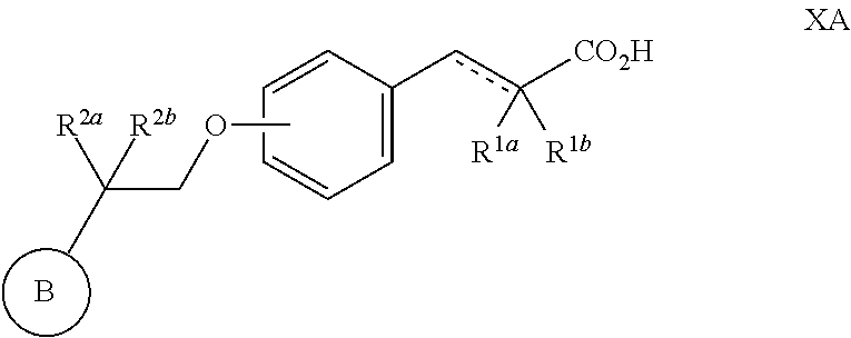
B.C1=C(cc([CO2H])([R1a])[R1b])C=CC=C1.COCC([R2b])([R2a])C
